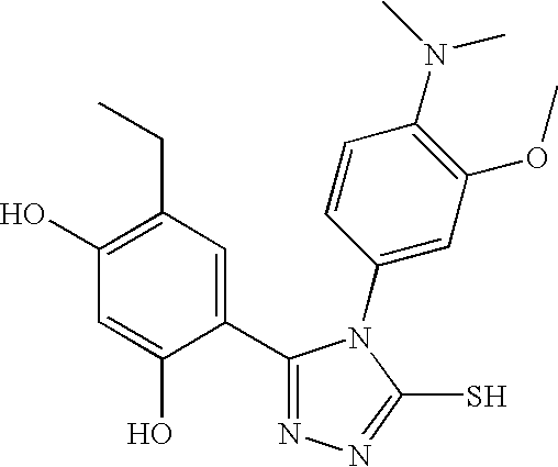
C1=C(O)C(C2=NN=C(S)N2C2=CC(OC)=C(N(C)C)C=C2)=CC(CC)=C1O
